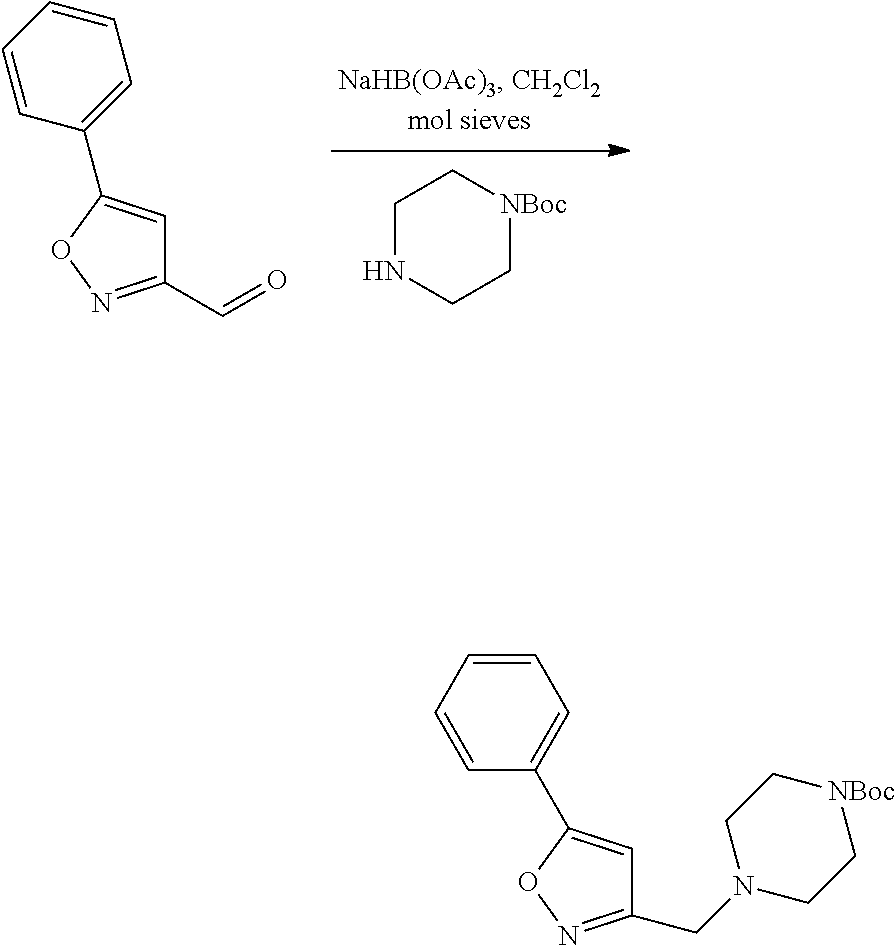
C1NCC[NBoc]C1.C1=CC(C2=CC(C=O)=NO2)=CC=C1.C1=C(C2=CC=CC=C2)ON=C1CN1CC[NBoc]CC1
